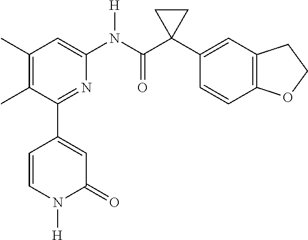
C1(C)=C(C)C(C2=CC(=O)N([H])C=C2)=NC(N(C(C2(C3=CC4=C(C=C3)OCC4)CC2)=O)[H])=C1
